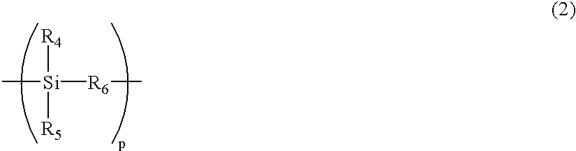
C[Si]([R4])([R5])[R6]C
